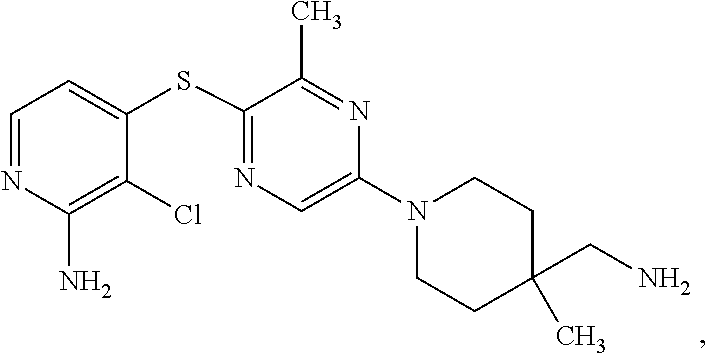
C1=C(N2CCC(CN)(C)CC2)N=C(C)C(SC2=CC=NC(N)=C2Cl)=N1
